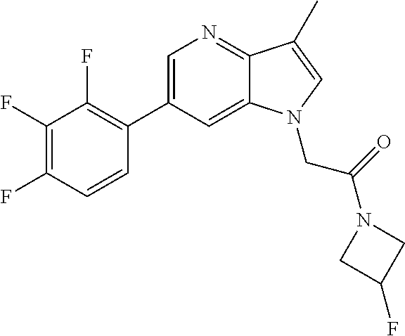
C1=C(C2=C(F)C(F)=C(F)C=C2)C=C2C(=N1)C(C)=CN2CC(N1CC(F)C1)=O
